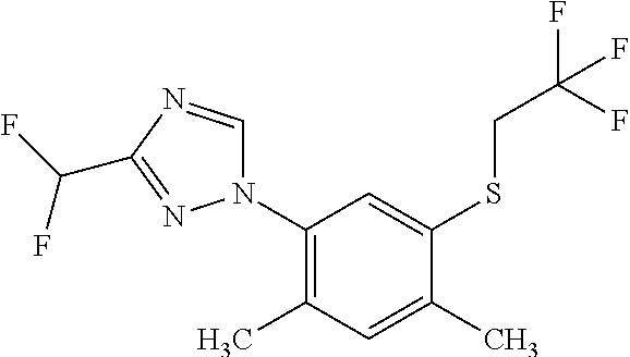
C1(N2C=NC(C(F)F)=N2)=C(C)C=C(C)C(SCC(F)(F)F)=C1
